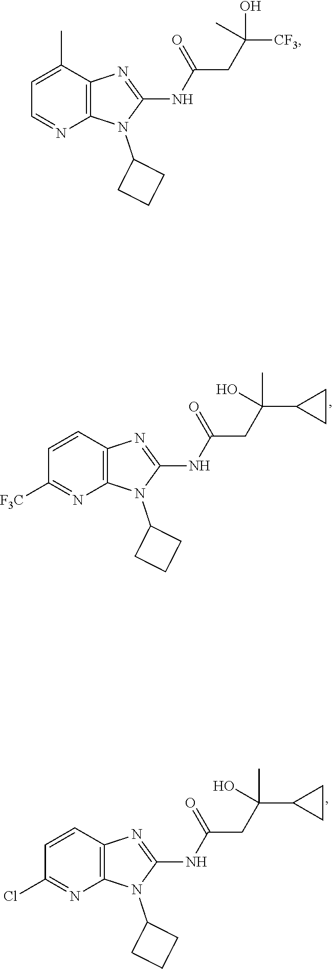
N(C1=NC2=C(N1C1CCC1)N=CC=C2C)C(CC([CF3])(O)C)=O.N(C1=NC2=C(N1C1CCC1)N=C([F3C])C=C2)C(CC(C1CC1)(C)O)=O.N(C1=NC2=C(N1C1CCC1)N=C(Cl)C=C2)C(CC(C1CC1)(C)O)=O
